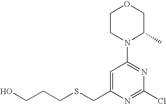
C(SCC1=CC(N2C(C)COCC2)=NC(Cl)=N1)CCO
